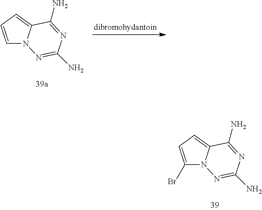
C1=CC=C2N1N=C(N)N=C2N.C1(Br)=CC=C2N1N=C(N)N=C2N
